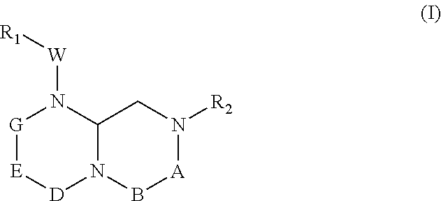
C12N(B[A]N([R2])C1)[D][E][G]N2[W][R1]
